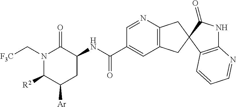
C12=C(C3(C(=O)N1)CC1=C(C3)C=C(C(NC3C(=O)N(C[F3C])C([R2])C([Ar])C3)=O)C=N1)C=CC=N2
